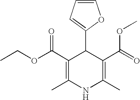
C1(C(OCC)=O)=C(C)NC(C)=C(C(=O)OC)C1C1=CC=CO1
